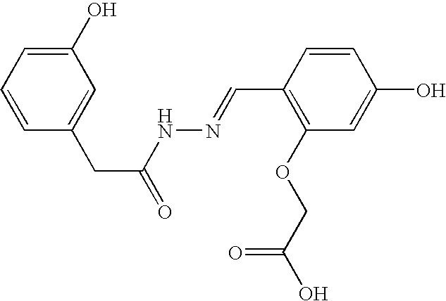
C1(O)=CC=CC(CC(=O)NN=CC2=C(OCC(O)=O)C=C(O)C=C2)=C1
